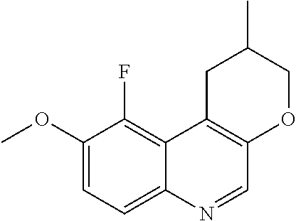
C1(OC)=CC=C2C(=C1F)C1=C(C=N2)OCC(C)C1
